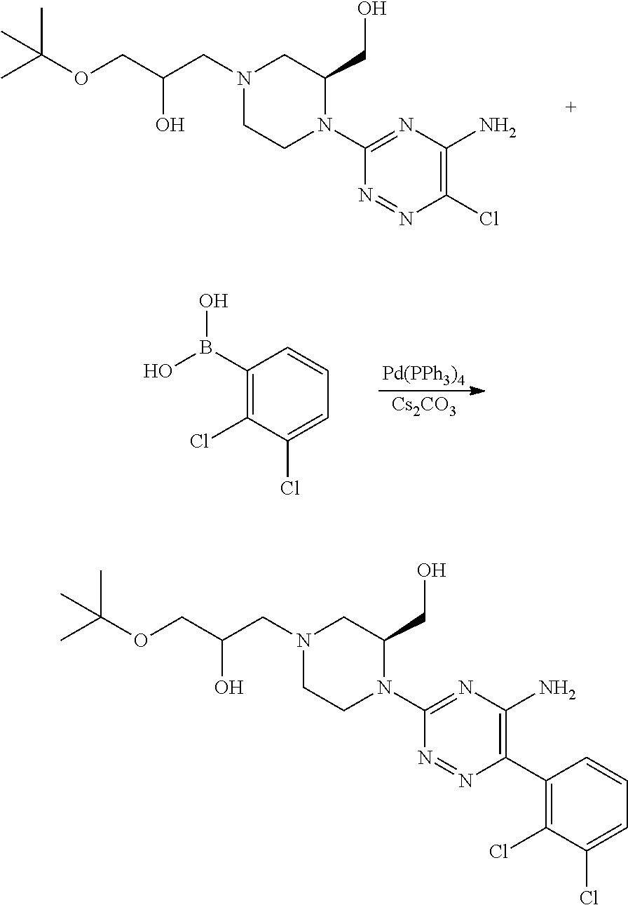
CC(OCC(CN1CC(CO)N(C2=NC(N)=C(Cl)N=N2)CC1)O)(C)C.[Pd(PPh3)4].[Cs2CO3].B(O)(C1=C(Cl)C(Cl)=CC=C1)O.CC(OCC(CN1CC(CO)N(C2=NC(N)=C(C3=C(Cl)C(Cl)=CC=C3)N=N2)CC1)O)(C)C
